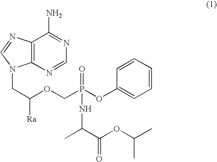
C12=C(N=CN=C1N)N(CC([Ra])OCP(OC1=CC=CC=C1)(=O)NC(C)C(OC(C)C)=O)C=N2
